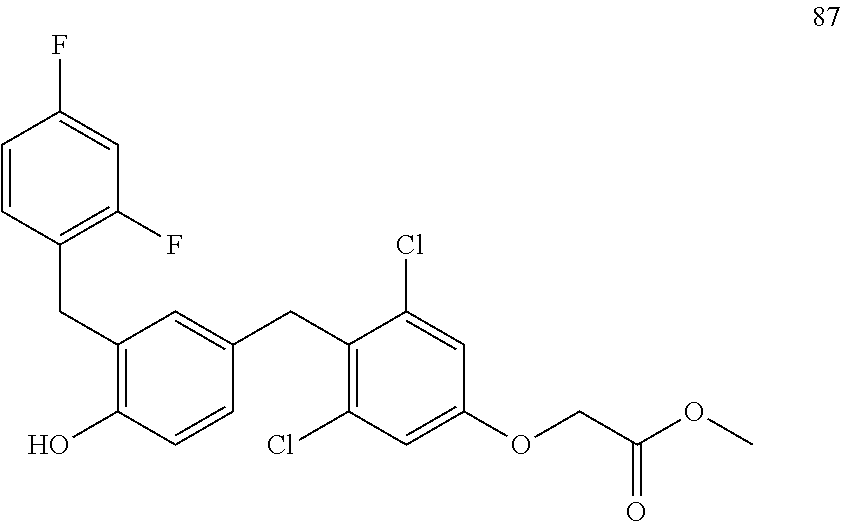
C1=CC(CC2=C(O)C=CC(CC3=C(Cl)C=C(OCC(OC)=O)C=C3Cl)=C2)=C(F)C=C1F
